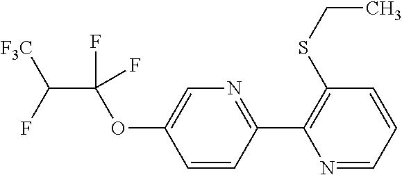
N1=C(C2=C(SCC)C=CC=N2)C=CC(OC(C(F)[F3C])(F)F)=C1
